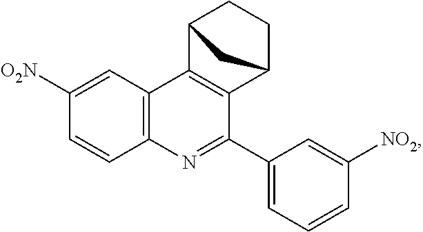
C1([O2N])=CC2=C(C=C1)N=C(C1=CC=CC([NO2])=C1)C1=C2C2CCC1C2
